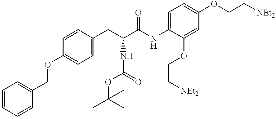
C1=CC=CC(COC2=CC=C(CC(C(NC3=CC=C(OCC[NEt2])C=C3OCC[NEt2])=O)NC(OC(C)(C)C)=O)C=C2)=C1
